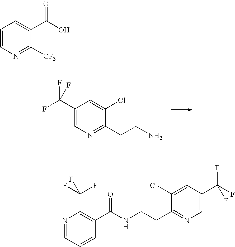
C1=CN=C([CF3])C(C(O)=O)=C1.C1(C(F)(F)F)=CN=C(CCN)C(Cl)=C1.N1=CC=CC(C(NCCC2=NC=C(C(F)(F)F)C=C2Cl)=O)=C1C(F)(F)F
